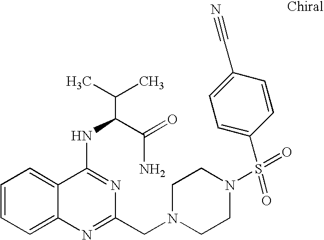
C1=CC=C2C(=C1)C(NC(C(N)=O)C(C)C)=NC(CN1CCN(S(=O)(=O)C3=CC=C(C#N)C=C3)CC1)=N2
